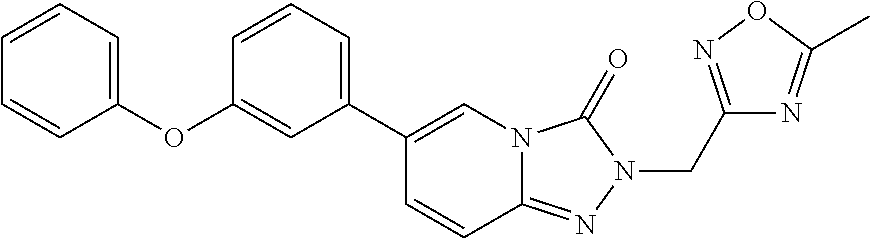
C1(C2=CN3C(=NN(CC4=NOC(C)=N4)C3=O)C=C2)=CC=CC(OC2=CC=CC=C2)=C1
